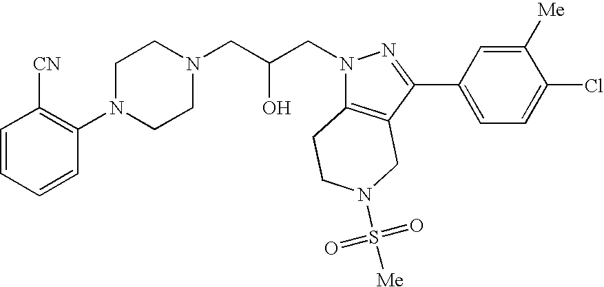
C1=CC=CC(N2CCN(CC(CN3C4=C(C(C5=CC=C(Cl)C([Me])=C5)=N3)CN(S([Me])(=O)=O)CC4)O)CC2)=C1[CN]
